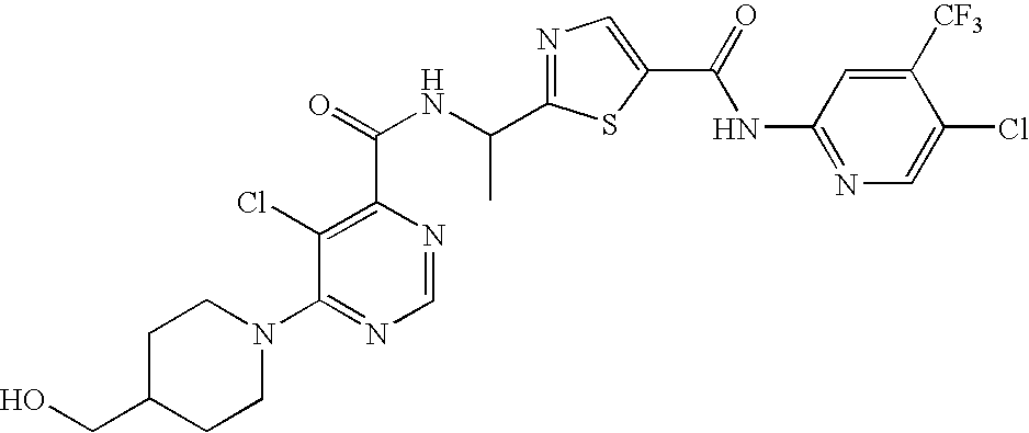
N1=C(C(NC(=O)C2=C(Cl)C(N3CCC(CO)CC3)=NC=N2)C)SC(C(=O)NC2=NC=C(Cl)C([CF3])=C2)=C1
